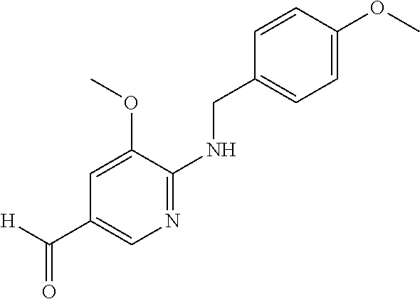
N1=C(NCC2=CC=C(OC)C=C2)C(OC)=CC(C([H])=O)=C1
